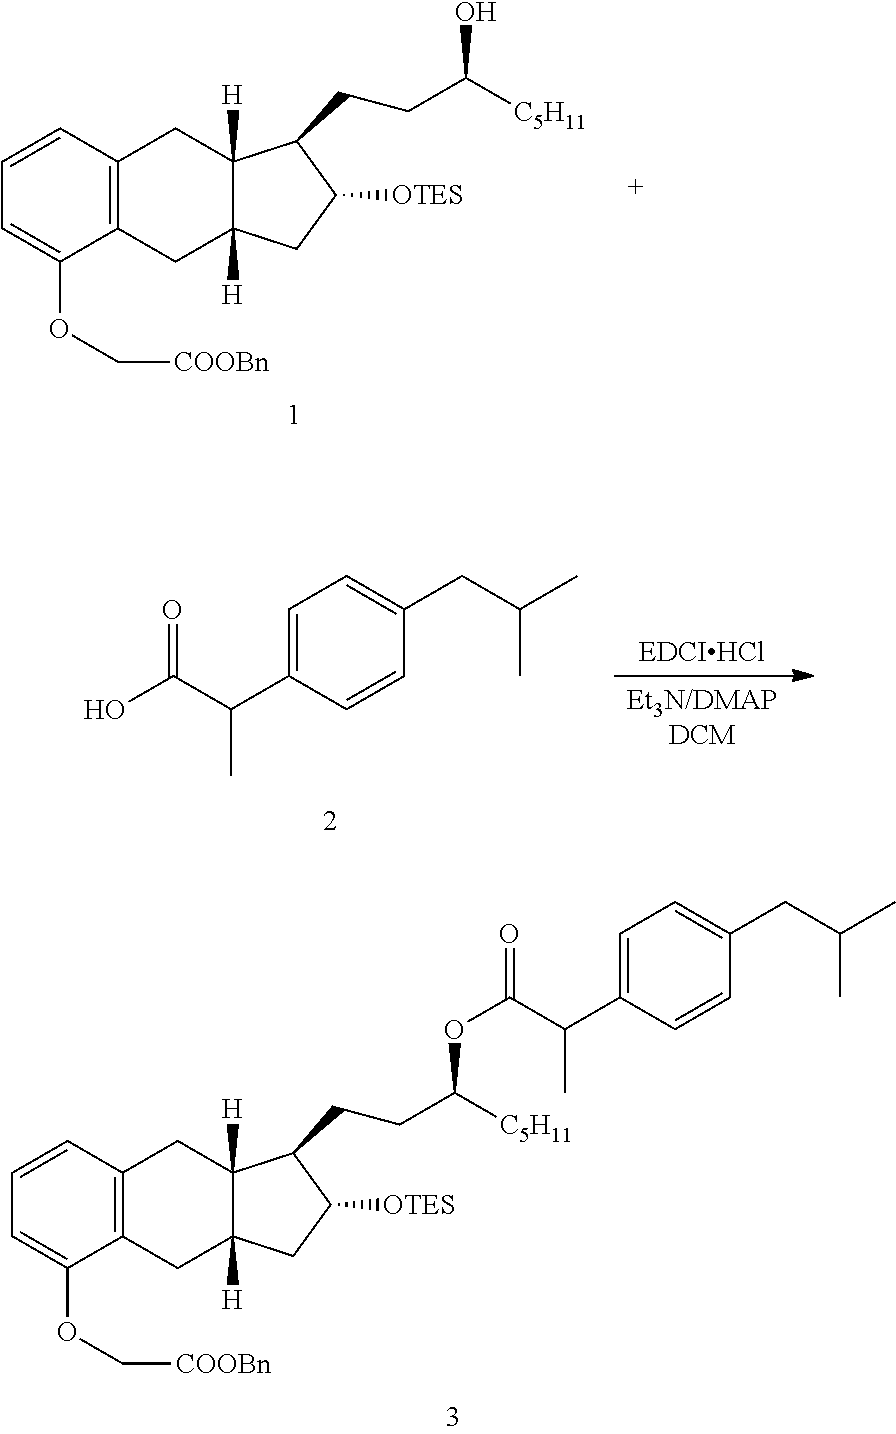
[Et3N/DMAPDCM].[EDCIHCl].C1=C(C(C(O)=O)C)C=CC(CC(C)C)=C1.C12=C(CC3([H])C([H])(C1)CC([OTES])C3CCC([C5H11])O)C=CC=C2OC[COOBn].C12=C(CC3([H])C([H])(C1)CC([OTES])C3CCC([C5H11])OC(C(C1=CC=C(CC(C)C)C=C1)C)=O)C=CC=C2OC[COOBn]
